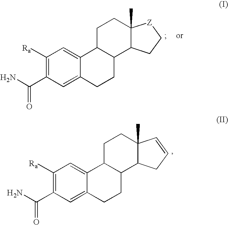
C1([Ra])=C(C(N)=O)C=C2C(=C1)C1C(CC2)C2C(C)(CC1)C=CC2.C1([Ra])=C(C(N)=O)C=C2C(=C1)C1C(CC2)C2C(C)(CC1)[Z]CC2
